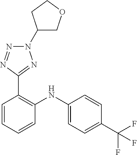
C1=CC(C(F)(F)F)=CC=C1NC1=C(C2=NN(C3COCC3)N=N2)C=CC=C1
